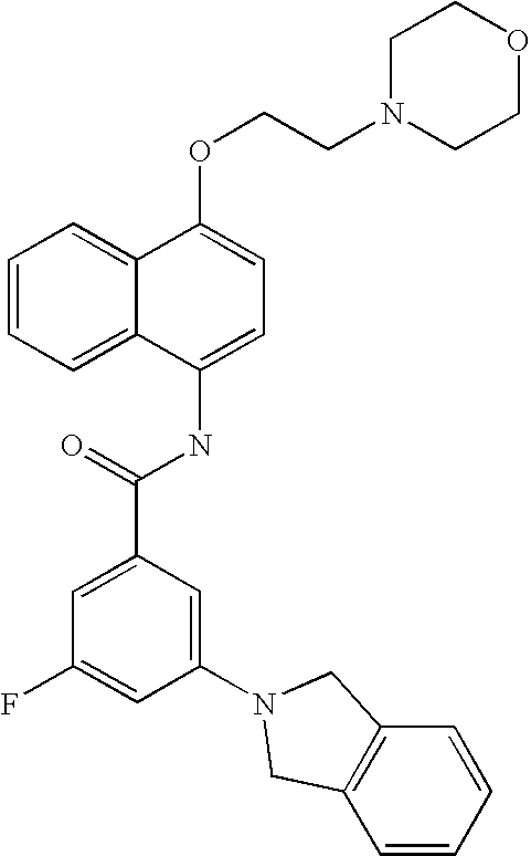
C1=CC=C2C(=C1)C(OCCN1CCOCC1)=CC=C2NC(C1=CC(F)=CC(N2CC3=C(C=CC=C3)C2)=C1)=O
